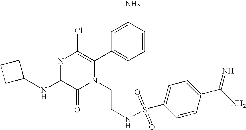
N(C1=NC(Cl)=C(C2=CC=CC(N)=C2)N(CCNS(C2=CC=C(C(N)=N)C=C2)(=O)=O)C1=O)C1CCC1
